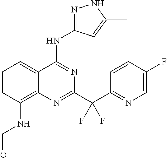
C1=CC(NC=O)=C2C(=C1)C(NC1=NNC(C)=C1)=NC(C(C1=NC=C(F)C=C1)(F)F)=N2
